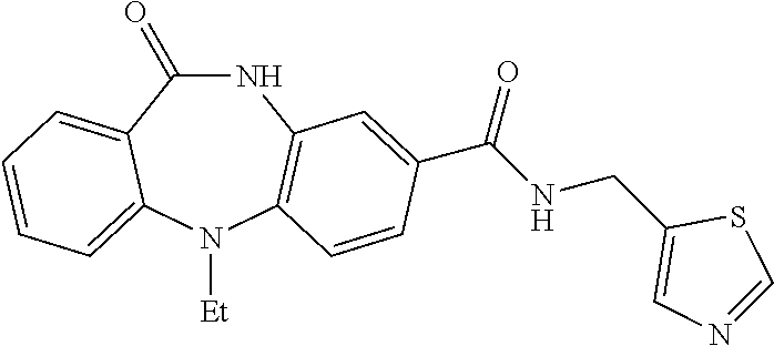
N1C(=O)C2=CC=CC=C2N([Et])C2=C1C=C(C(NCC1=CN=CS1)=O)C=C2
